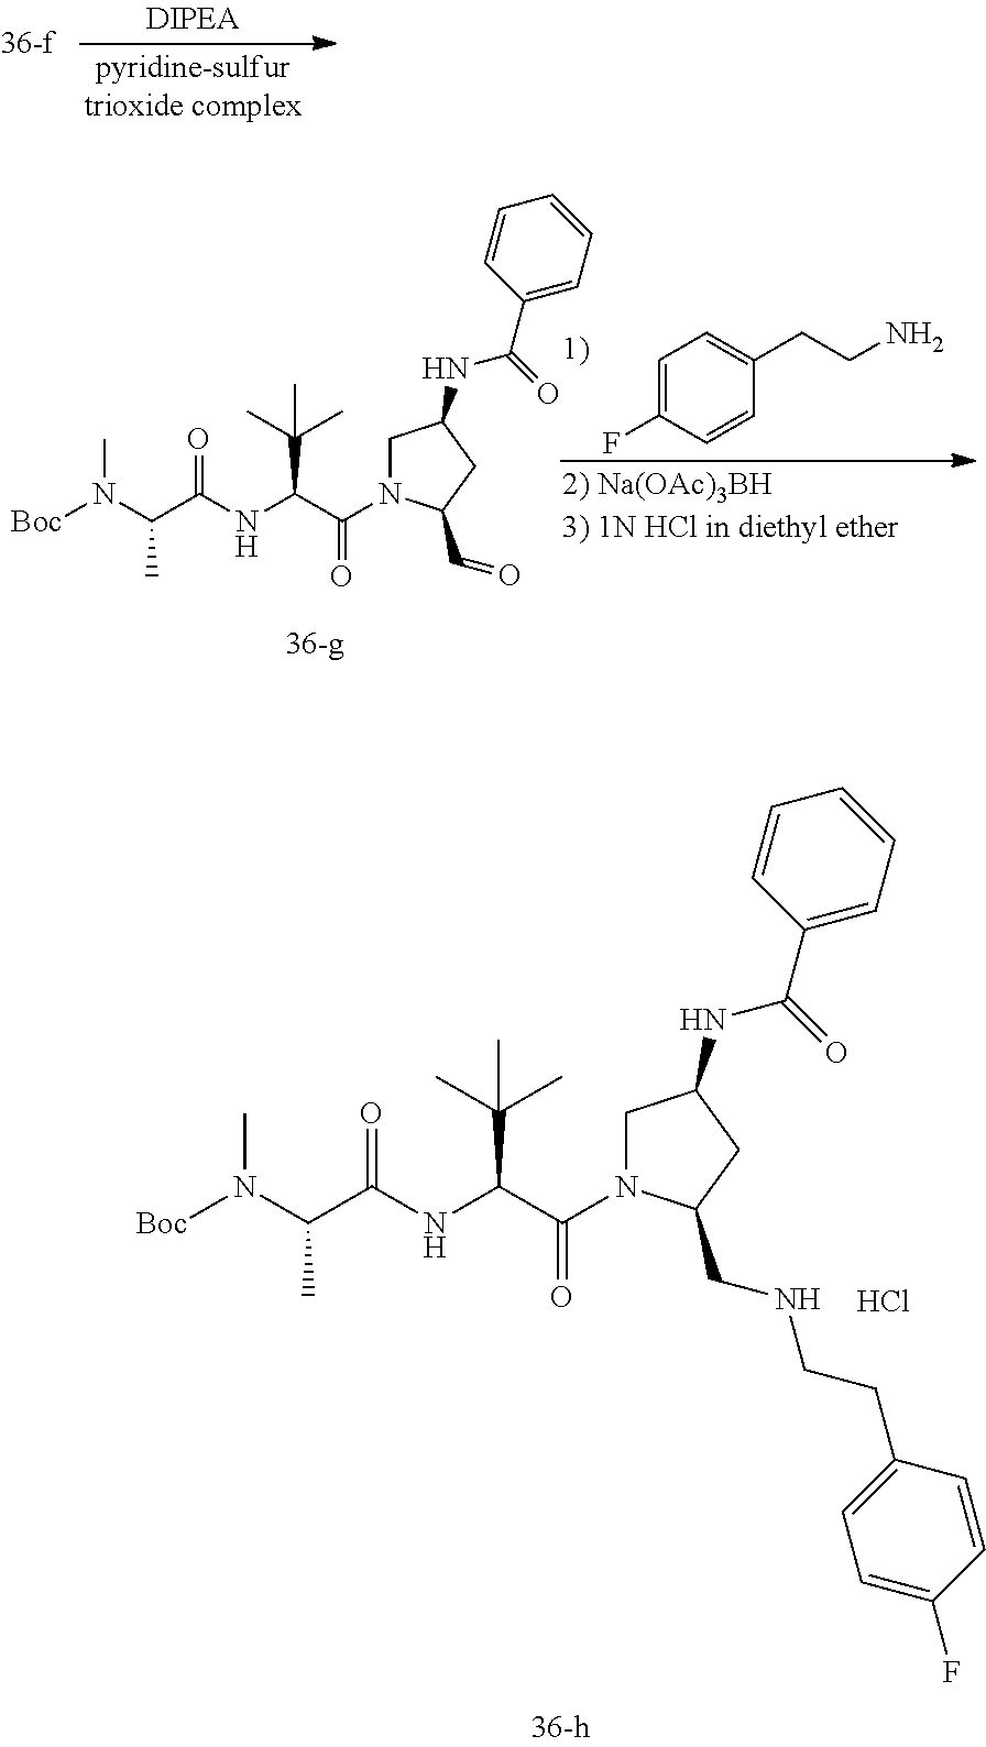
C1C(NC(=O)C2=CC=CC=C2)CC(CNCCC2=CC=C(F)C=C2)N1C(C(NC(C(N([Boc])C)C)=O)C(C)(C)C)=O.Cl.C1C(NC(=O)C2=CC=CC=C2)CC(C=O)N1C(C(NC(C(N([Boc])C)C)=O)C(C)(C)C)=O.C1=C(F)C=CC(CCN)=C1
